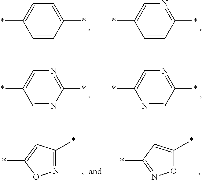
C1=CC(*)=CC=C1*.C1=CC(*)=NC=C1*.C1=NC(*)=NC=C1*.N1=CC(*)=NC=C1*.N1=C(*)C=C(*)O1.O1C(*)=CC(*)=N1
